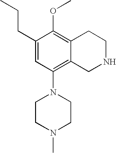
O(C1=C2C(=C(N3CCN(C)CC3)C=C1CCC)CNCC2)C
